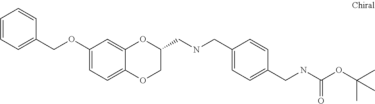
C1(OCC2=CC=CC=C2)=CC=C2C(=C1)OC(CNCC1=CC=C(CNC(OC(C)(C)C)=O)C=C1)CO2
